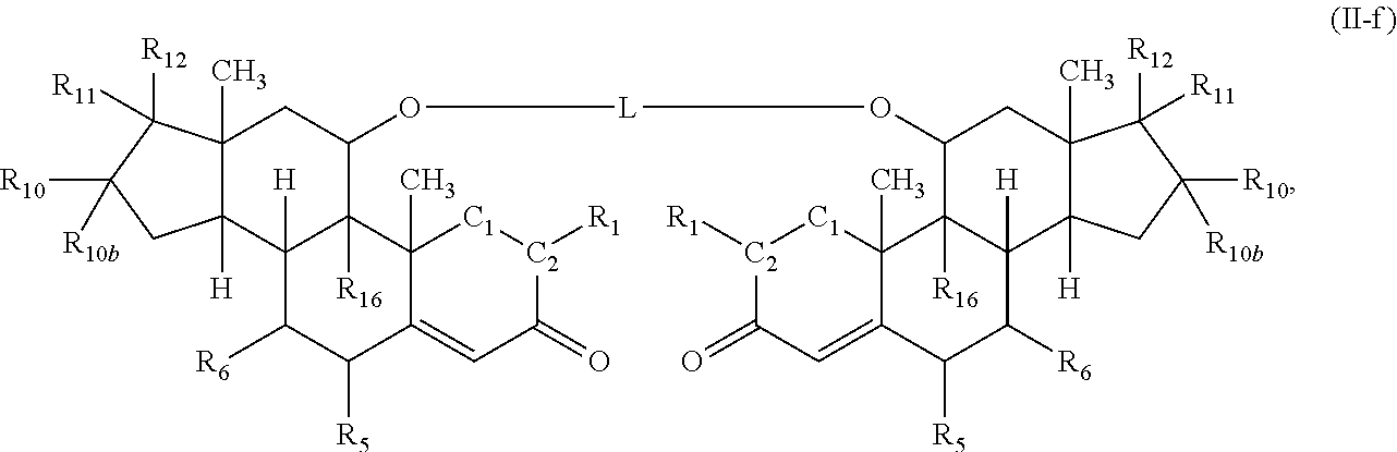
C12(C)C([H])(C3([H])C([R16])(C(O[L]OC4C5([R16])C([H])(C6([H])C(C)(C4)C([R11])([R12])C([R10])([R10b])C6)C([R6])C([R5])C4=CC(=O)[C2]([R1])[C1]C54C)C1)C1(C)C(=CC(=O)[C2]([R1])[C1]1)C([R5])C3[R6])CC([R10])([R10b])C2([R11])[R12]
